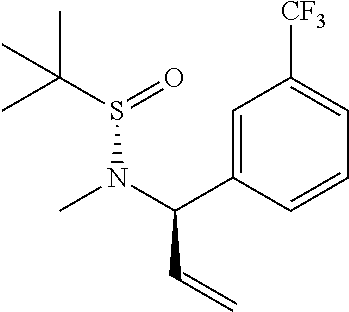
C1=C(C(N(C)S(C(C)(C)C)=O)C=C)C=CC=C1[CF3]
